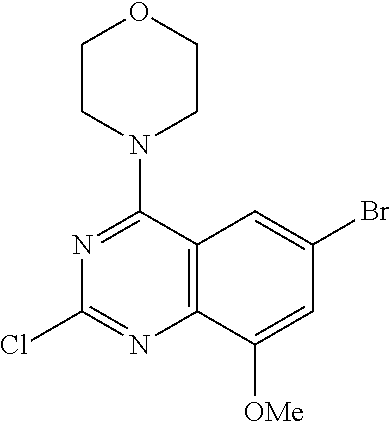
N1=C(N2CCOCC2)C2=C(N=C1Cl)C([OMe])=CC(Br)=C2
